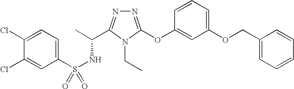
N1=C(OC2=CC(OCC3=CC=CC=C3)=CC=C2)N(CC)C(C(C)NS(=O)(C2=CC=C(Cl)C(Cl)=C2)=O)=N1
